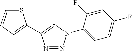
S1C=CC=C1C1=CN(C2=CC=C(F)C=C2F)N=N1
